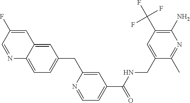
C12=CC(CC3=CC(C(NCC4=CC(C(F)(F)F)=C(N)N=C4C)=O)=CC=N3)=CC=C1N=CC(F)=C2
